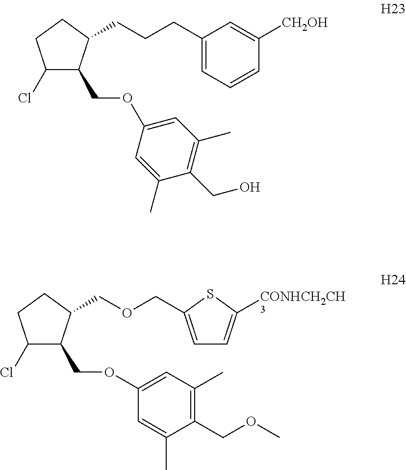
C1(Cl)C(COC2=CC(C)=C(CO)C(C)=C2)C(CCCC2=CC=CC([CH2OH])=C2)CC1.C1(Cl)C(COC2=CC(C)=C(COC)C(C)=C2)C(COCC2=CC=C([CONHCH2CH3])S2)CC1
